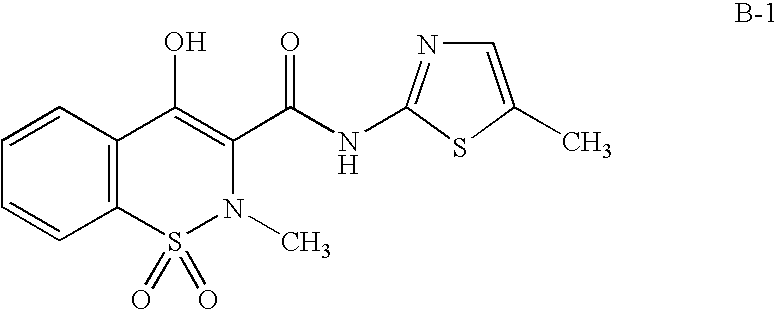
C1=CC2=C(C=C1)C(O)=C(C(NC1=NC=C(C)S1)=O)N(C)S2(=O)=O
